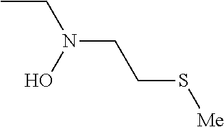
CCN(CCS[Me])O
